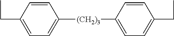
C1=CC(CC)=CC=C1[(CH2)3]C1=CC=C(CC)C=C1
